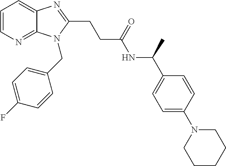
C1=CN=C2C(=C1)N=C(CCC(NC(C1=CC=C(N3CCCCC3)C=C1)C)=O)N2CC1=CC=C(F)C=C1
